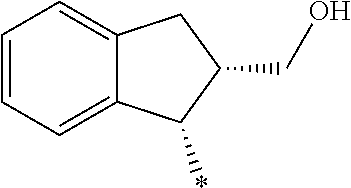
C1=CC=C2C(=C1)CC(CO)C2*
